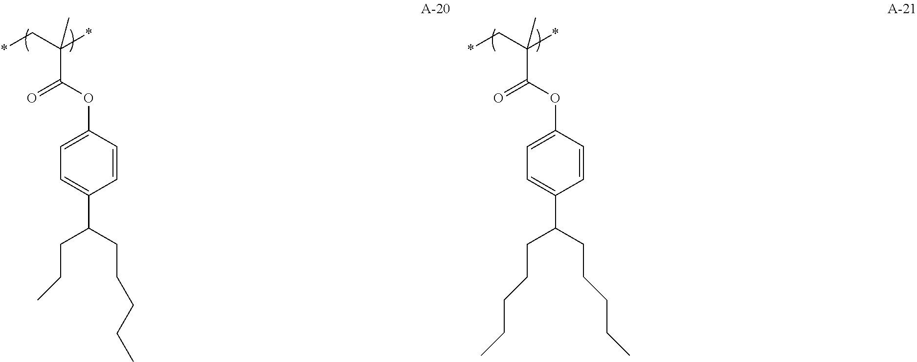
*CC(*)(C(OC1=CC=C(C(CCC)CCCCC)C=C1)=O)C.*CC(*)(C(OC1=CC=C(C(CCCCC)CCCCC)C=C1)=O)C
